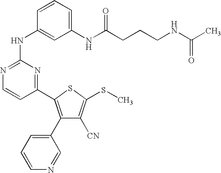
C1(C2=C(C3=CC=CN=C3)C([CN])=C(SC)S2)=NC(NC2=CC(NC(CCCNC(C)=O)=O)=CC=C2)=NC=C1
